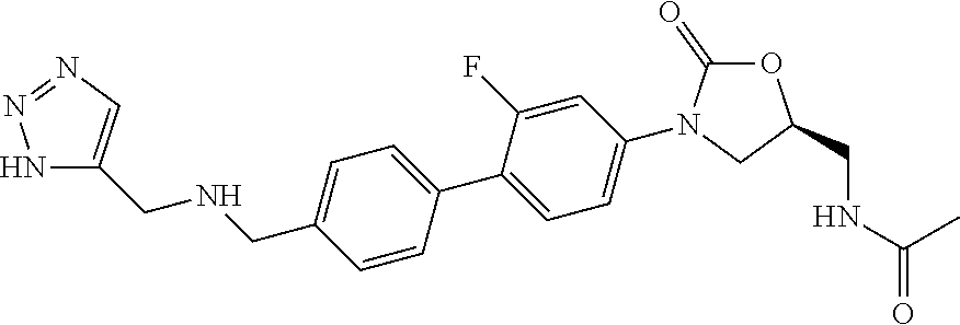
N1C(CNCC2=CC=C(C3=CC=C(N4C(=O)OC(CNC(C)=O)C4)C=C3F)C=C2)=CN=N1
